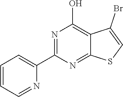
C1(C2=CC=CC=N2)=NC(O)=C2C(=N1)SC=C2Br
